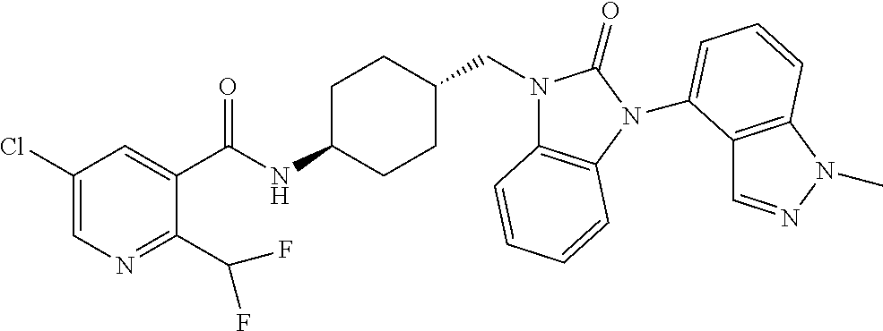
C1(Cl)=CN=C(C(F)F)C(C(NC2CCC(CN3C4=C(N(C5=CC=CC6=C5C=NN6C)C3=O)C=CC=C4)CC2)=O)=C1
